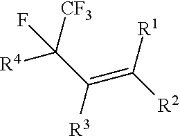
[R4]C(C(=C([R2])[R1])[R3])([CF3])F
